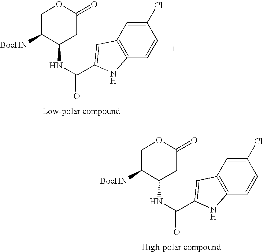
C12=C(C=CC(Cl)=C1)NC(C(NC1C([BocHN])COC(=O)C1)=O)=C2.C12=C(C=CC(Cl)=C1)NC(C(NC1C([BocHN])COC(=O)C1)=O)=C2
